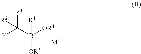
[R3]C([R2])(B([OR4])([OR5])[R1])[Y].[M+]
